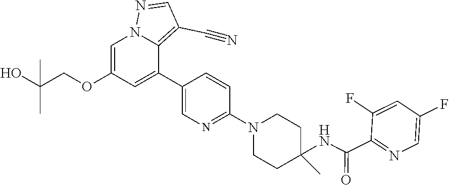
C1=C(OCC(O)(C)C)C=C(C2=CN=C(N3CCC(NC(C4=NC=C(F)C=C4F)=O)(C)CC3)C=C2)C2=C(C#N)C=NN12
